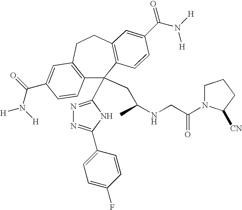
C12=C(CCC3=C(C1(CC(NCC(=O)N1CCCC1[CN])C)C1=NN=C(C4=CC=C(F)C=C4)N1)C=CC(C(=O)N([H])[H])=C3)C=C(C(N([H])[H])=O)C=C2
